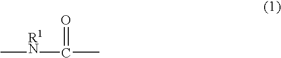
C[R1N]C(=O)C
